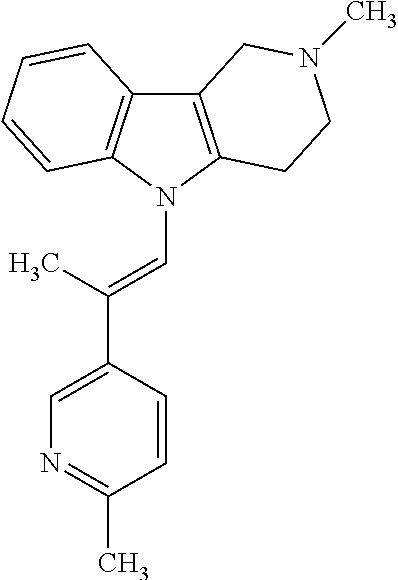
C12=C(N(C=C(C3=CN=C(C)C=C3)C)C3=C1C=CC=C3)CCN(C)C2
